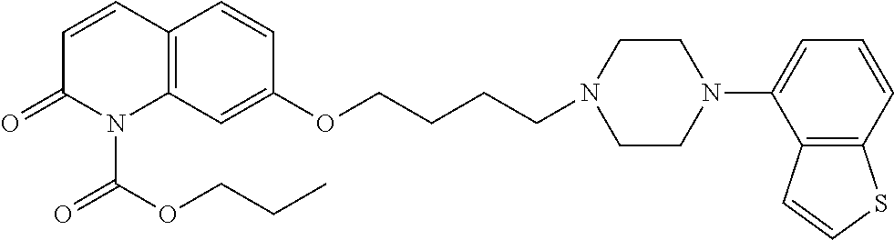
C12=C(C=C(OCCCCN3CCN(C4=CC=CC5=C4C=CS5)CC3)C=C1)N(C(OCCC)=O)C(=O)C=C2
